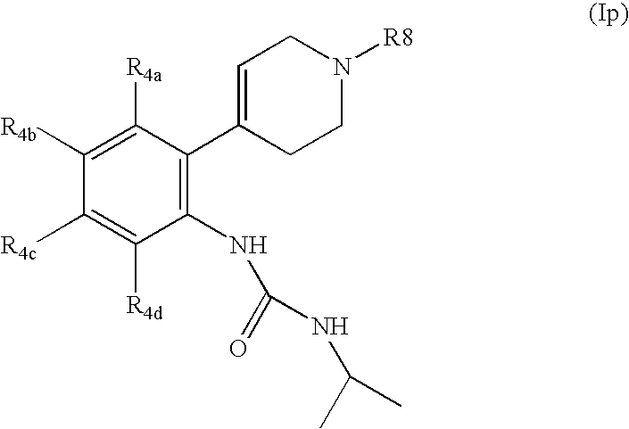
C1([R4b])=C([R4a])C(C2=CCN([R8])CC2)=C(NC(=O)NC(C)C)C([R4d])=C1[R4c]
